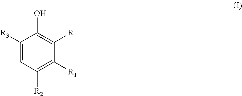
C1([R3])=CC([R2])=C([R1])C([R])=C1O
